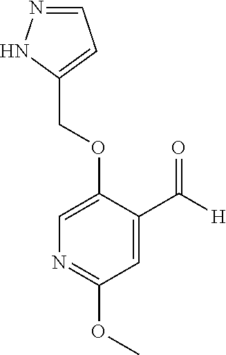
C(OC1=CN=C(OC)C=C1C([H])=O)C1=CC=NN1
